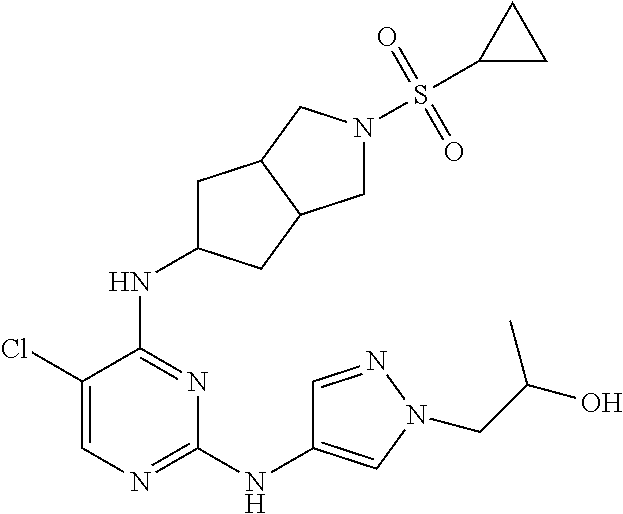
C1(Cl)=CN=C(NC2=CN(CC(O)C)N=C2)N=C1NC1CC2C(C1)CN(S(C1CC1)(=O)=O)C2
